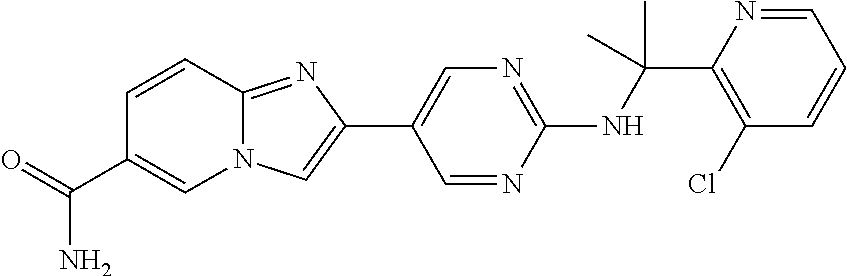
C1(C2=CN=C(NC(C3=C(Cl)C=CC=N3)(C)C)N=C2)=CN2C(=N1)C=CC(C(=O)N)=C2
